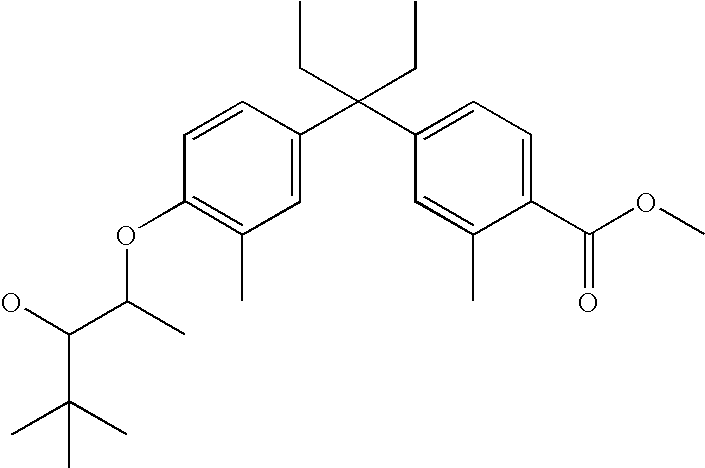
C1=C(C(C2=CC=C(C(OC)=O)C(C)=C2)(CC)CC)C=CC(OC(C(C(C)(C)C)O)C)=C1C
